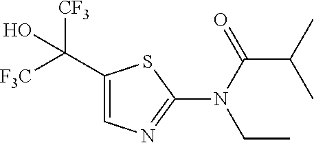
C1(C([F3C])([CF3])O)=CN=C(N(CC)C(C(C)C)=O)S1
